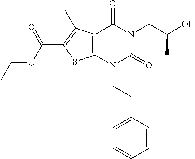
C12=C(N(CCC3=CC=CC=C3)C(=O)N(CC(O)C)C1=O)SC(C(OCC)=O)=C2C
